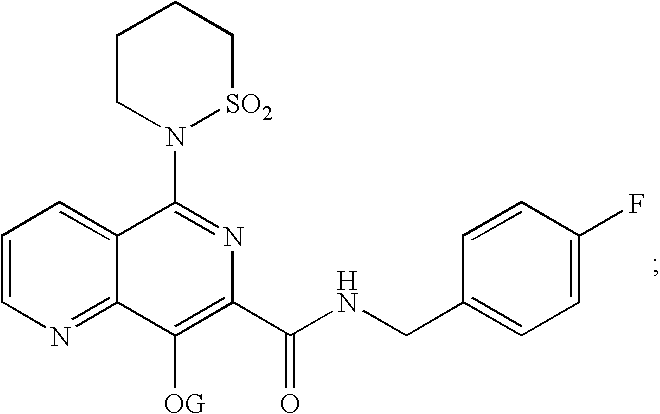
C1=CN=C2C(=C1)C(N1[SO2]CCCC1)=NC(C(NCC1=CC=C(F)C=C1)=O)=C2[OG]
